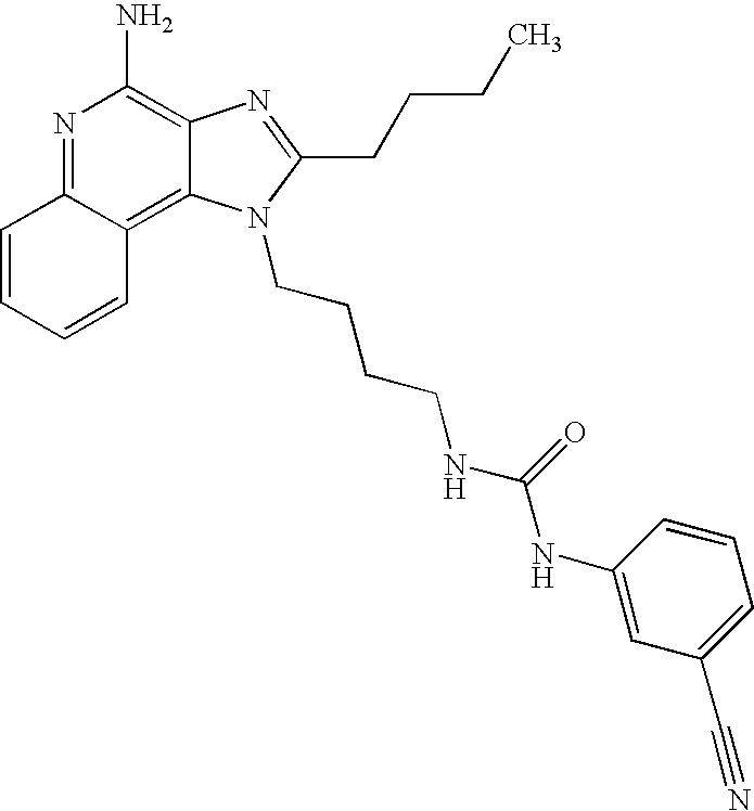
N1=C2C(=C3C(=C1N)N=C(CCCC)N3CCCCNC(NC1=CC(C#N)=CC=C1)=O)C=CC=C2
